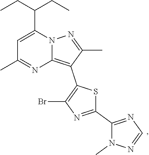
CCC(CC)C1=CC(C)=NC2=C(C3=C(Br)N=C(C4=NC=NN4C)S3)C(C)=NN12
